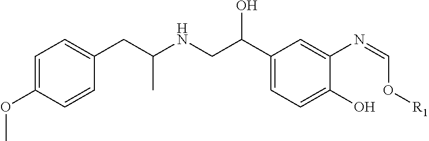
C1=C(OC)C=CC(CC(NCC(C2=CC=C(O)C(N=CO[R1])=C2)O)C)=C1
